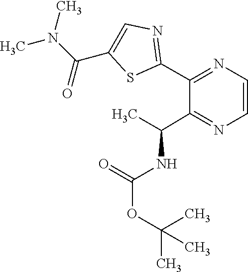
O=C(OC(C)(C)C)NC(C)C1=NC=CN=C1C1=NC=C(C(=O)N(C)C)S1
